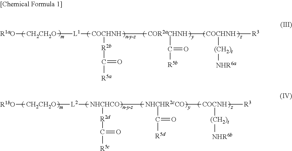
[m].[n-y-z].[y].[R1bO][CH2CH2O][L2][NHCHCO]([NHCHR2cCO]([COCNH]([R3])[(CH2)t][NHR6b])C([R5d])=O)[R2d]C([R5c])=O.[z].[m].[n-y-z].[y].[R1aO][CH2CH2O][L1][COCHNH]([COR2aCHNH]([COCHNH]([R3])[(CH2)t][NHR6a])C([R5b])=O)[R2b]C([R5a])=O.[z]
